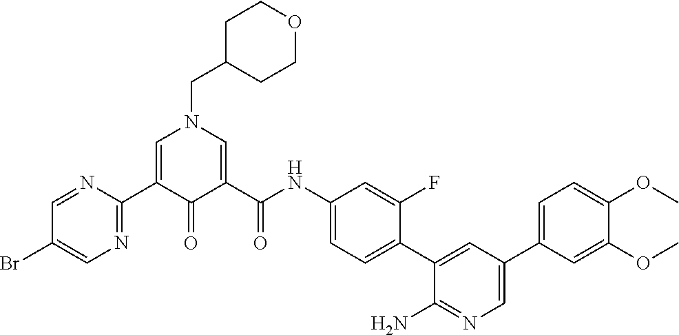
C1=C(C2=NC=C(Br)C=N2)C(=O)C(C(NC2=CC=C(C3=CC(C4=CC=C(OC)C(OC)=C4)=CN=C3N)C(F)=C2)=O)=CN1CC1CCOCC1
